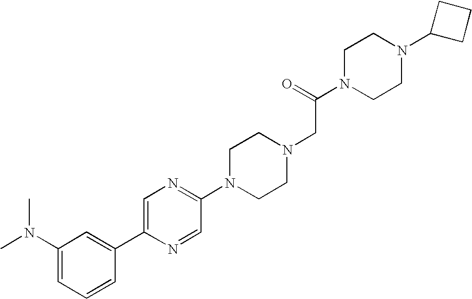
C1=C(C2=CC(N(C)C)=CC=C2)N=CC(N2CCN(CC(N3CCN(C4CCC4)CC3)=O)CC2)=N1
